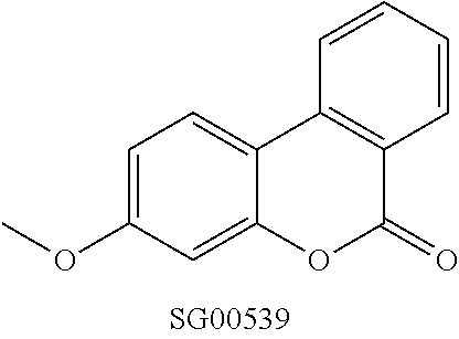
COC1=CC=C2C(=C1)OC(=O)C1=C2C=CC=C1
